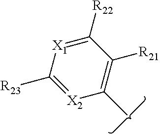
C1(C)=C([R21])C([R22])=[X1]C([R23])=[X2]1
